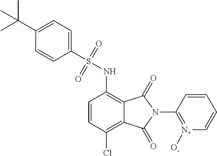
C1=CC(Cl)=C2C(=C1NS(=O)(=O)C1=CC=C(C(C)(C)C)C=C1)C(=O)N(C1=[N+]([O-])C=CC=C1)C2=O
